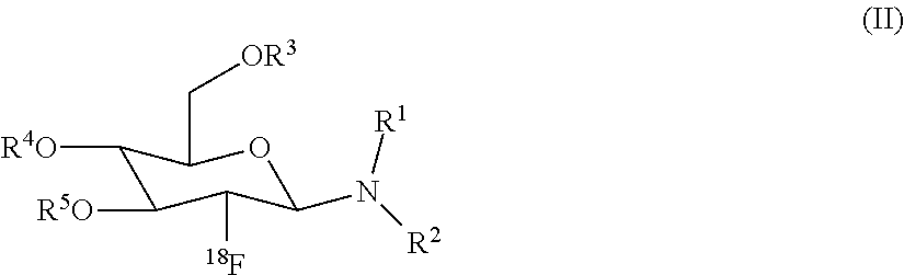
C1([R4O])C([R5O])C([18F])C(N([R2])[R1])OC1C[OR3]
